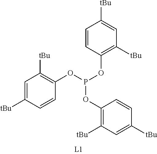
C1=C([tBu])C=CC(OP(OC2=C([tBu])C=C([tBu])C=C2)OC2=C([tBu])C=C([tBu])C=C2)=C1[tBu]
